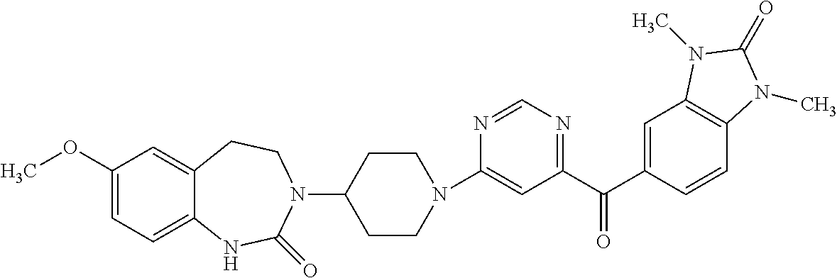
C1(N2CCC(N3C(=O)NC4=CC=C(OC)C=C4CC3)CC2)=CC(C(C2=CC3=C(C=C2)N(C)C(=O)N3C)=O)=NC=N1
